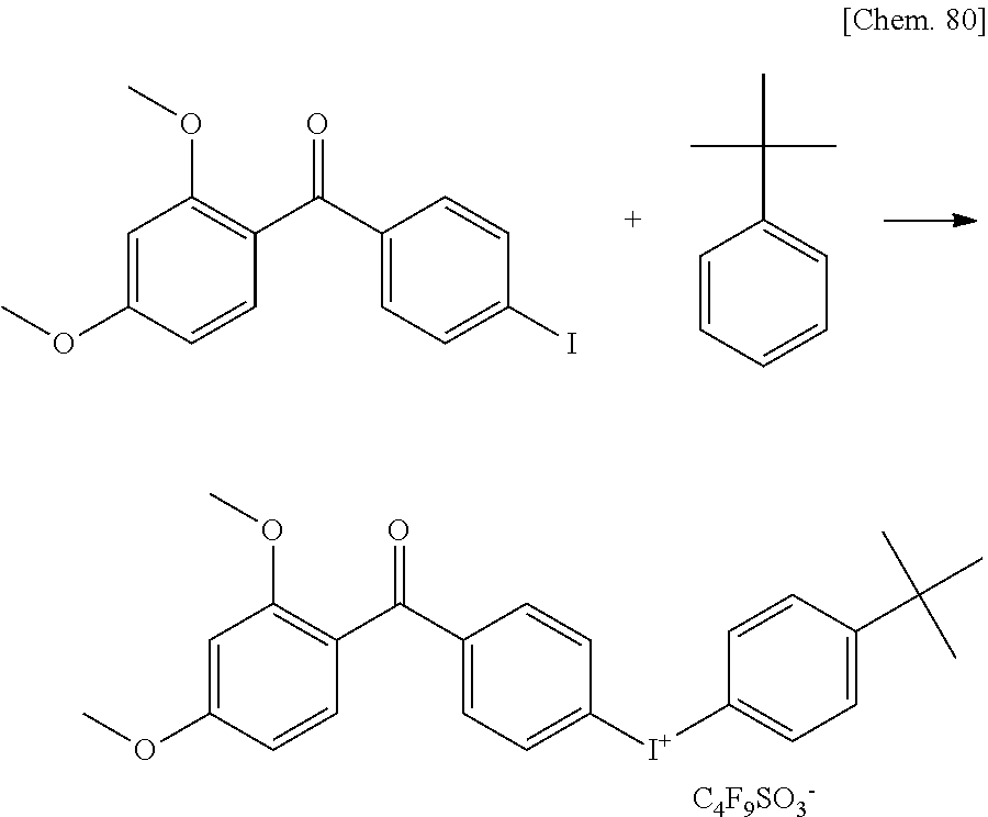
C1(C(C2=C(OC)C=C(OC)C=C2)=O)=CC=C(I)C=C1.C1=CC=CC=C1C(C)(C)C.C1(C(C2=C(OC)C=C(OC)C=C2)=O)=CC=C([I+]C2=CC=C(C(C)(C)C)C=C2)C=C1.[C4F9SO3-]
